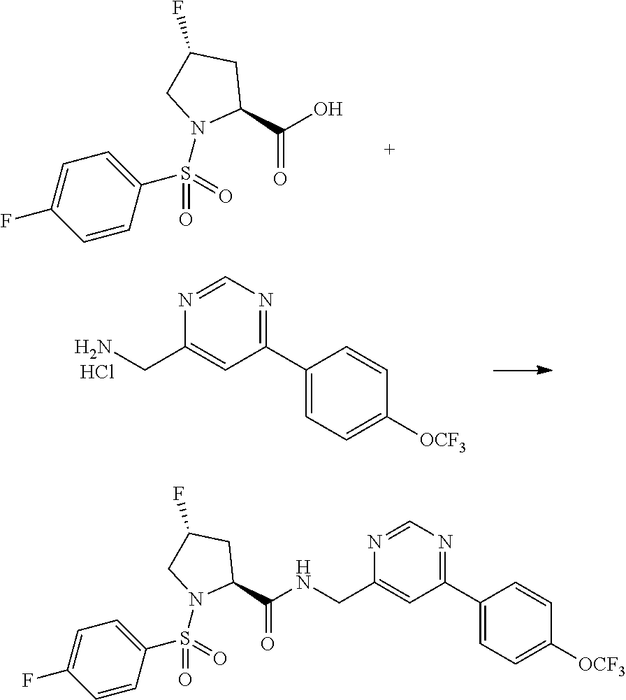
C1=CC(S(=O)(=O)N2CC(F)CC2C(O)=O)=CC=C1F.N1=CN=C(C2=CC=C([OCF3])C=C2)C=C1CN.Cl.N1=CN=C(C2=CC=C([OCF3])C=C2)C=C1CNC(C1N(S(C2=CC=C(F)C=C2)(=O)=O)CC(F)C1)=O
